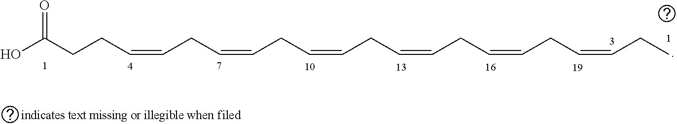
OC(CCC=CCC=CCC=CCC=CCC=CCC=CCC)=O
